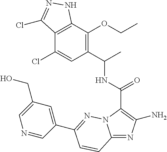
C12=C(C(OCC)=C(C(C)NC(=O)C3=C(N)N=C4N3N=C(C3=CC(CO)=CN=C3)C=C4)C=C1Cl)NN=C2Cl
